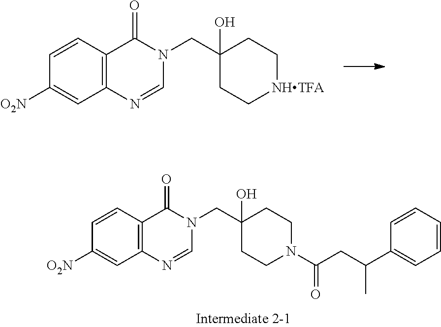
C12=C(C=CC([O2N])=C1)C(=O)N(CC1(O)CC[NHTFA]CC1)C=N2.C12=C(C=CC([O2N])=C1)C(=O)N(CC1(O)CCN(C(CC(C3=CC=CC=C3)C)=O)CC1)C=N2
